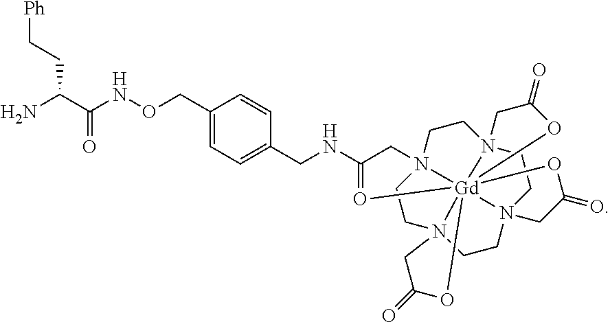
C(CC(C(NOCC1=CC=C(CNC2=O[Gd]345678N9(CCN3(C2)CCN4(CCN5(CC9)CC(=O)O6)CC(=O)O7)CC(=O)O8)C=C1)=O)N)[Ph]
